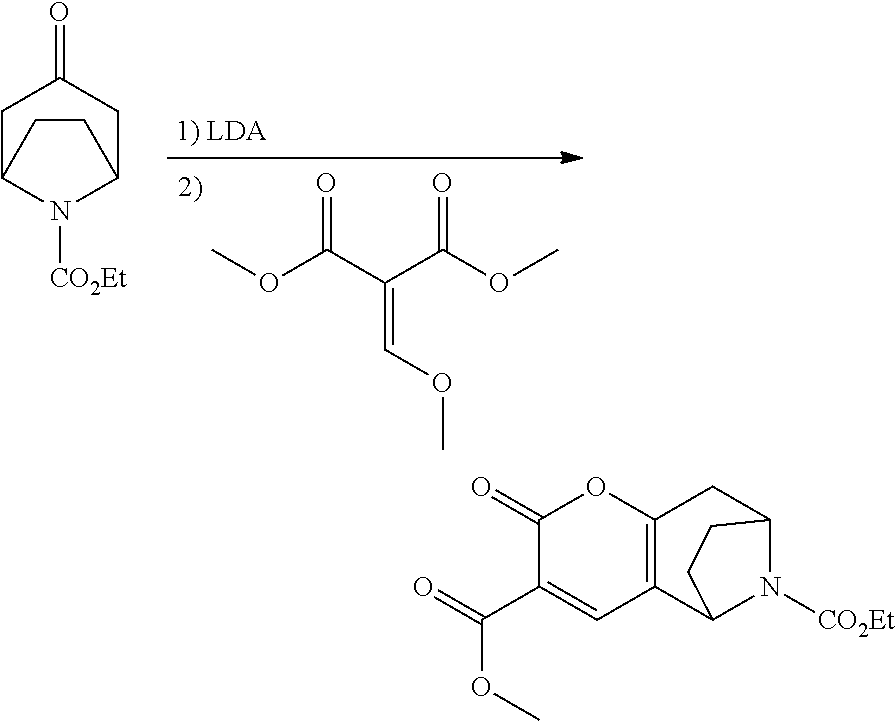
COC(C(C(OC)=O)=COC)=O.C1C2N([CO2Et])C(CC1=O)CC2.C12=C(C3N([CO2Et])C(C1)CC3)C=C(C(=O)OC)C(=O)O2
